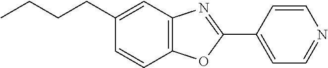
C1(CCCC)=CC2=C(C=C1)OC(C1=CC=NC=C1)=N2
